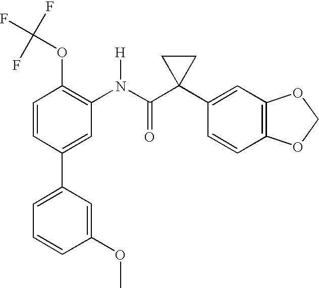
C1(N(C(C2(C3=CC4=C(C=C3)OCO4)CC2)=O)[H])=C(OC(F)(F)F)C=CC(C2=CC=CC(OC)=C2)=C1
